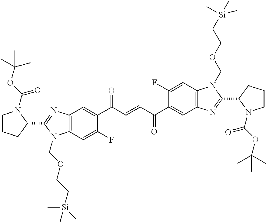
C12=C(C=C(F)C(C(C=CC(C3=CC4=C(C=C3F)N(COCC[Si](C)(C)C)C(C3CCCN3C(OC(C)(C)C)=O)=N4)=O)=O)=C1)N(COCC[Si](C)(C)C)C(C1CCCN1C(OC(C)(C)C)=O)=N2
